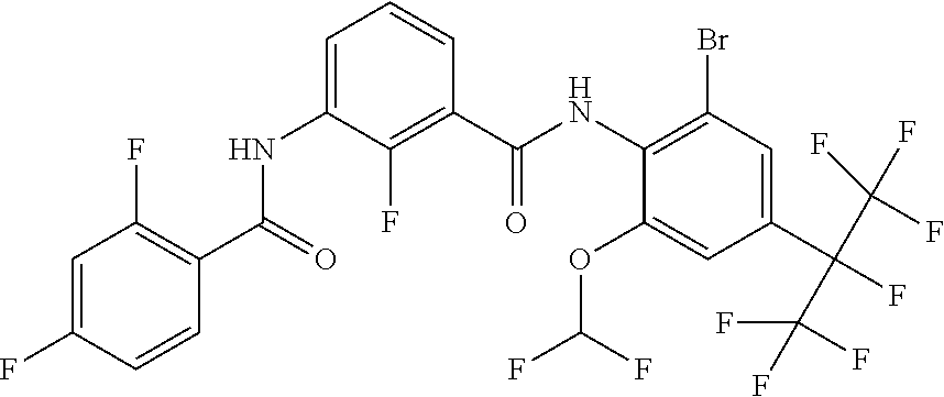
N(C1=C(Br)C=C(C(F)(C(F)(F)F)C(F)(F)F)C=C1OC(F)F)C(C1=C(F)C(NC(C2=C(F)C=C(F)C=C2)=O)=CC=C1)=O
